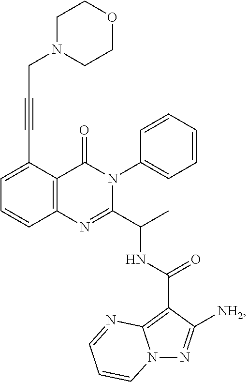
C12=C(C(C#CCN3CCOCC3)=CC=C1)C(=O)N(C1=CC=CC=C1)C(C(C)NC(C1=C3N(N=C1[NH2])C=CC=N3)=O)=N2
